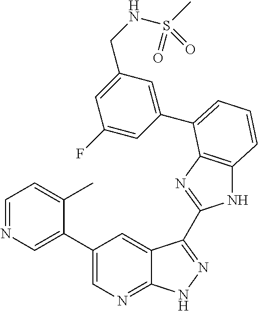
C1(C2=CN=C3C(=C2)C(C2=NC4=C(N2)C=CC=C4C2=CC(CNS(=O)(C)=O)=CC(F)=C2)=NN3)=CN=CC=C1C
